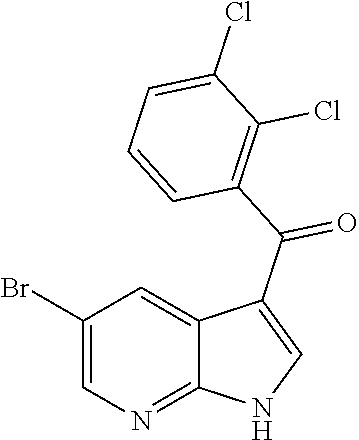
C1(Br)=CN=C2C(=C1)C(C(=O)C1=C(Cl)C(Cl)=CC=C1)=CN2
